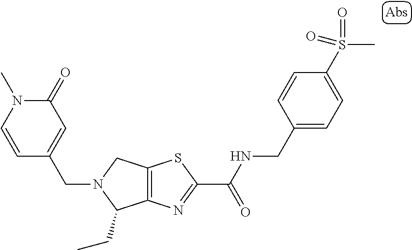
C12=C(N=C(C(NCC3=CC=C(S(=O)(=O)C)C=C3)=O)S1)C(CC)N(CC1=CC(=O)N(C)C=C1)C2
